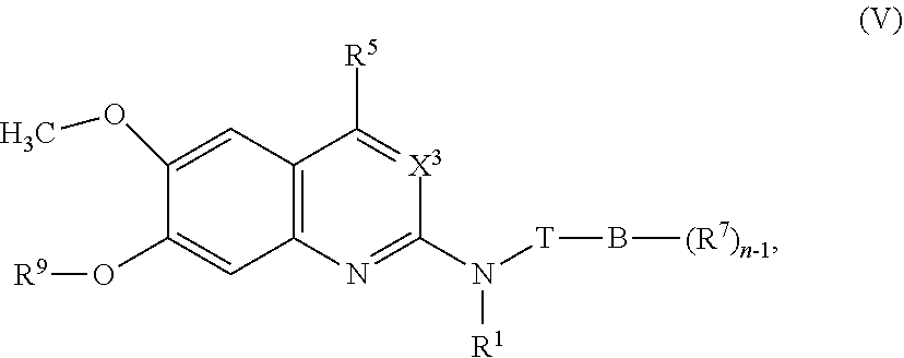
C12=C(N=C(N([R1])[T]B[(R7)n-1])[X3]=C1[R5])C=C(O[R9])C(OC)=C2
